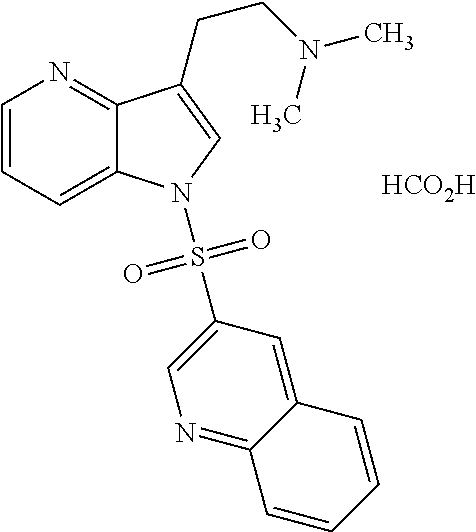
C1=CC=C2C(=N1)C(CCN(C)C)=CN2S(C1=CN=C2C(=C1)C=CC=C2)(=O)=O.[HCO2H]
